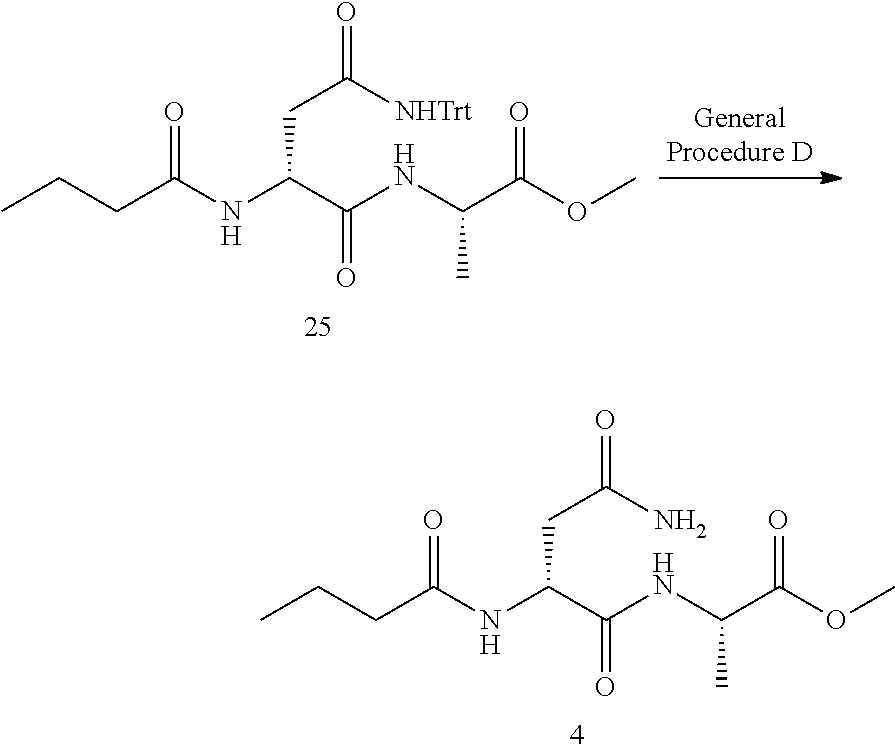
N(C(C(NC(C)C(=O)OC)=O)CC(=O)[NHTrt])C(CCC)=O.N(C(C(NC(C)C(=O)OC)=O)CC(=O)N)C(CCC)=O
